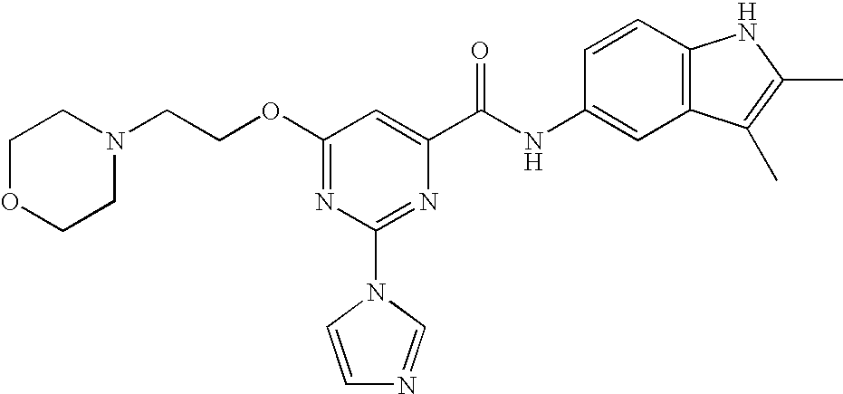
C1(OCCN2CCOCC2)=NC(N2C=CN=C2)=NC(C(NC2=CC3=C(C=C2)NC(C)=C3C)=O)=C1
